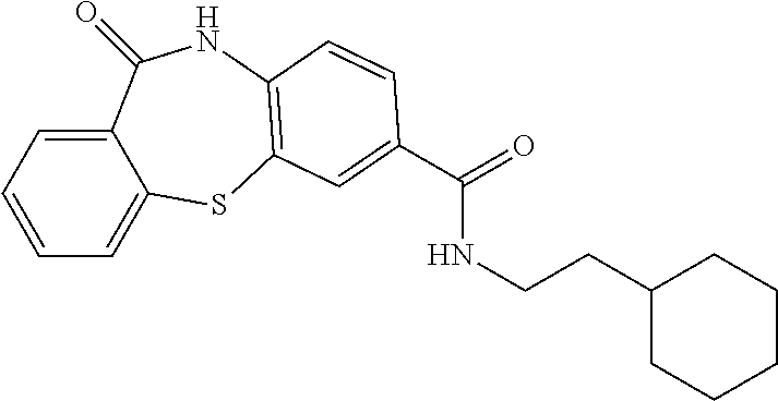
C12=CC=CC=C1SC1=C(NC2=O)C=CC(C(=O)NCCC2CCCCC2)=C1
